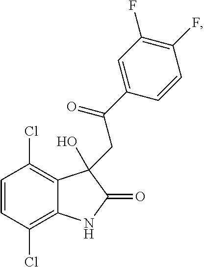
C1=CC(Cl)=C2C(=C1Cl)C(O)(CC(=O)C1=CC(F)=C(F)C=C1)C(=O)N2
